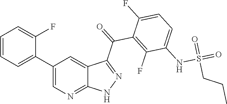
C1=CC=C(C2=CN=C3C(=C2)C(C(=O)C2=C(F)C(NS(=O)(=O)CCC)=CC=C2F)=NN3)C(F)=C1
